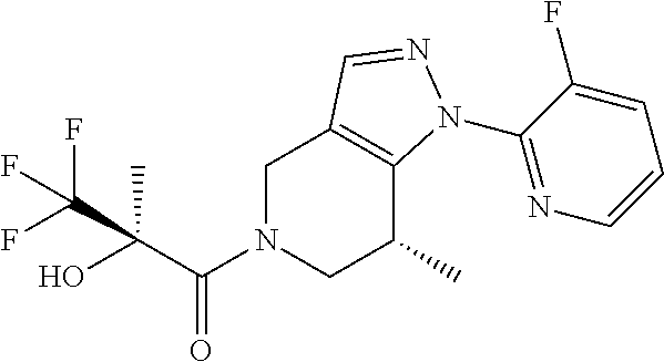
C1N(C(C(O)(C)C(F)(F)F)=O)CC(C)C2=C1C=NN2C1=NC=CC=C1F
